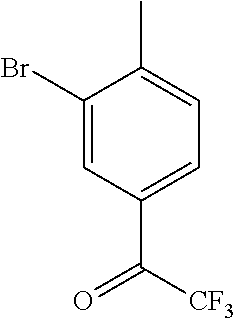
C1(Br)=CC(C([CF3])=O)=CC=C1C
